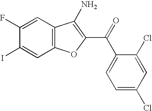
C12=C(C=C(F)C(I)=C1)C(N)=C(C(C1=CC=C(Cl)C=C1Cl)=O)O2
